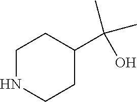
N1CCC(C(O)(C)C)CC1
